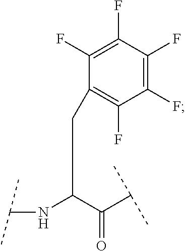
C(C(NC(C)C)C(=O)C(C)C)C1=C(F)C(F)=C(F)C(F)=C1F
